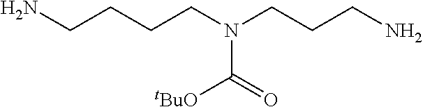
NCCCCN(CCCN)C(=O)[tBuO]
